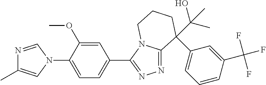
N1=CN(C2=CC=C(C3=NN=C4N3CCCC4(C(O)(C)C)C3=CC=CC(C(F)(F)F)=C3)C=C2OC)C=C1C
